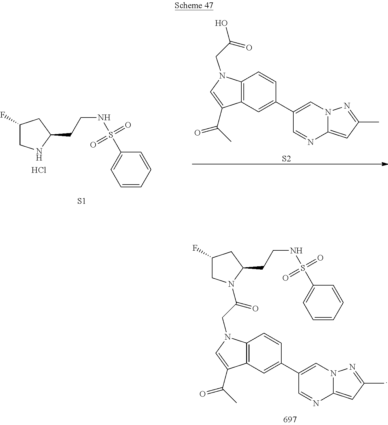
C1(CCNS(C2=CC=CC=C2)(=O)=O)CC(F)CN1C(CN1C2=C(C=C(C3=CN4C(=CC(C)=N4)N=C3)C=C2)C(C(C)=O)=C1)=O.C12=C(C=C(C3=CN4C(=CC(C)=N4)N=C3)C=C1)C(C(C)=O)=CN2CC(O)=O.[S2].[S1].N(S(C1=CC=CC=C1)(=O)=O)CCC1CC(F)CN1.Cl
